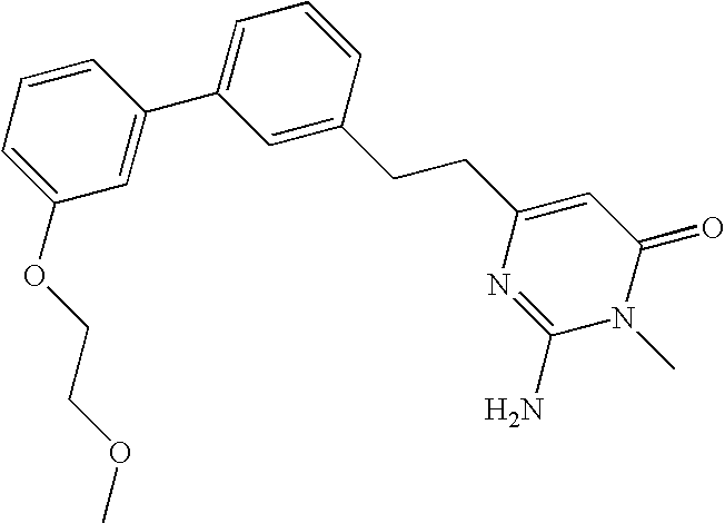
C1=CC=C(OCCOC)C=C1C1=CC=CC(CCC2=CC(=O)N(C)C(N)=N2)=C1
